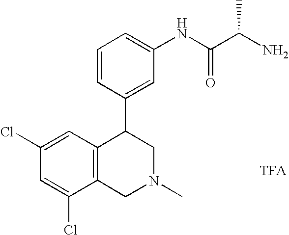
C1=C(NC(C(N)C)=O)C=C(C2C3=C(CN(C)C2)C(Cl)=CC(Cl)=C3)C=C1
